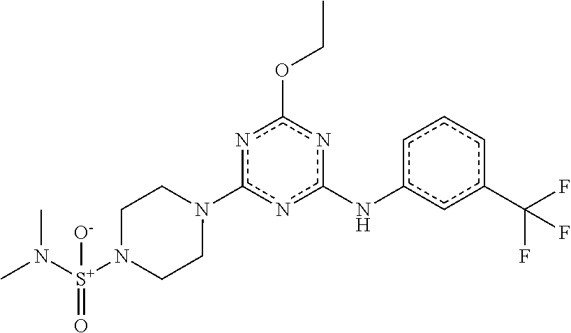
c1c(C(F)(F)F)cc(Nc2nc(OCC)nc(N3CCN([S+](N(C)C)(=O)[O-])CC3)n2)cc1
